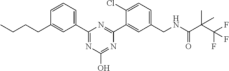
C1(C2=CC=CC(CCCC)=C2)=NC(O)=NC(C2=CC(CNC(C(C(F)(F)F)(C)C)=O)=CC=C2Cl)=N1
